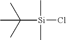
C([Si](C)(C)Cl)(C)(C)C
